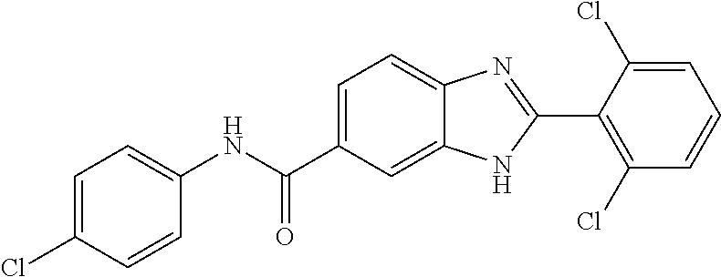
C1(NC(C2=CC=C3C(=C2)NC(C2=C(Cl)C=CC=C2Cl)=N3)=O)=CC=C(Cl)C=C1
